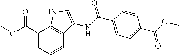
C1(C(OC)=O)=CC=CC2=C1NC=C2NC(C1=CC=C(C(OC)=O)C=C1)=O
